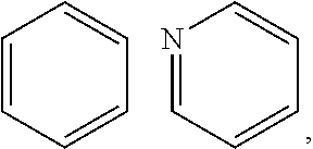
C1=CC=CC=C1.N1=CC=CC=C1
